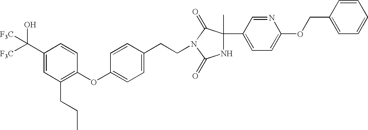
C1(C2(C)NC(=O)N(CCC3=CC=C(OC4=C(CCC)C=C(C([F3C])([F3C])O)C=C4)C=C3)C2=O)=CC=C(OCC2=CC=CC=C2)N=C1
